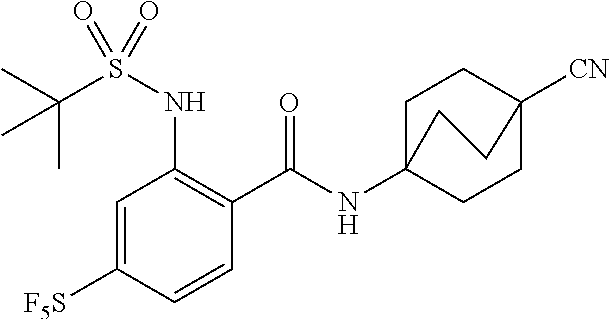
C1=C([F5S])C=CC(C(=O)NC23CCC([CN])(CC2)CC3)=C1NS(C(C)(C)C)(=O)=O
